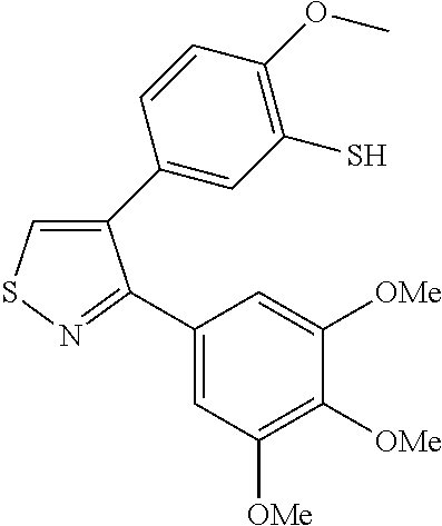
C1(C2=CC(S)=C(OC)C=C2)=CSN=C1C1=CC([OMe])=C([OMe])C([OMe])=C1
